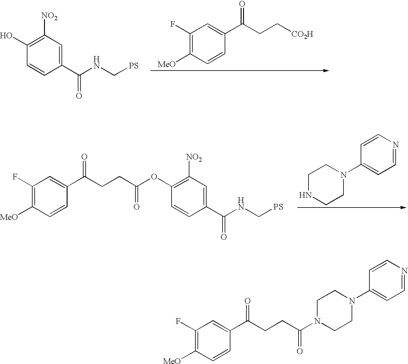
C1(F)=C([MeO])C=CC(C(CCC(N2CCN(C3=CC=NC=C3)CC2)=O)=O)=C1.C1([NO2])=C(O)C=CC(C(NC[PS])=O)=C1.C1(F)=C([MeO])C=CC(C(CC[CO2H])=O)=C1.C1(F)=C([MeO])C=CC(C(CCC(OC2=C([NO2])C=C(C(NC[PS])=O)C=C2)=O)=O)=C1.C1NCCN(C2=CC=NC=C2)C1
